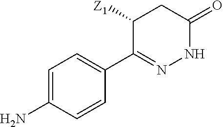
C1=C(N)C=CC(C2=NNC(=O)CC2[Z1])=C1
